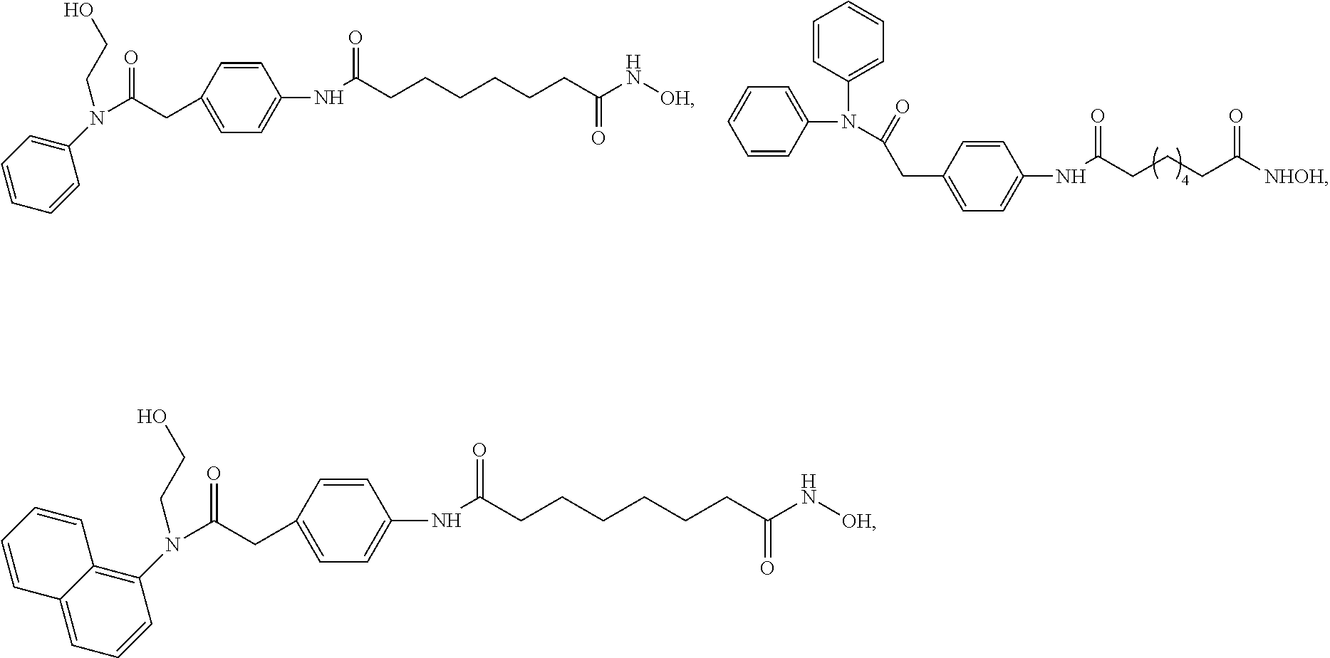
C1=CC(N(C2=CC=CC=C2)C(=O)CC2=CC=C(NC(CCCC([NHOH])=O)=O)C=C2)=CC=C1.C1=CC=CC(N(C(CC2=CC=C(NC(CCCCCCC(N[OH])=O)=O)C=C2)=O)CCO)=C1.C12=CC=CC(N(C(CC3=CC=C(NC(CCCCCCC(N[OH])=O)=O)C=C3)=O)CCO)=C1C=CC=C2
